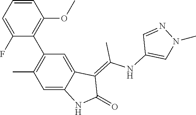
C1=CC=C(F)C(C2=C(C)C=C3C(=C2)C(=C(NC2=CN(C)N=C2)C)C(=O)N3)=C1OC
